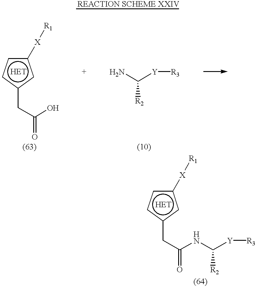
c1([X][R1])ccc(CC(=O)O)c1.[REACTION SCHEME XXIV].NC([Y][R3])[R2].c1([X][R1])ccc(CC(=O)NC([Y][R3])[R2])c1
